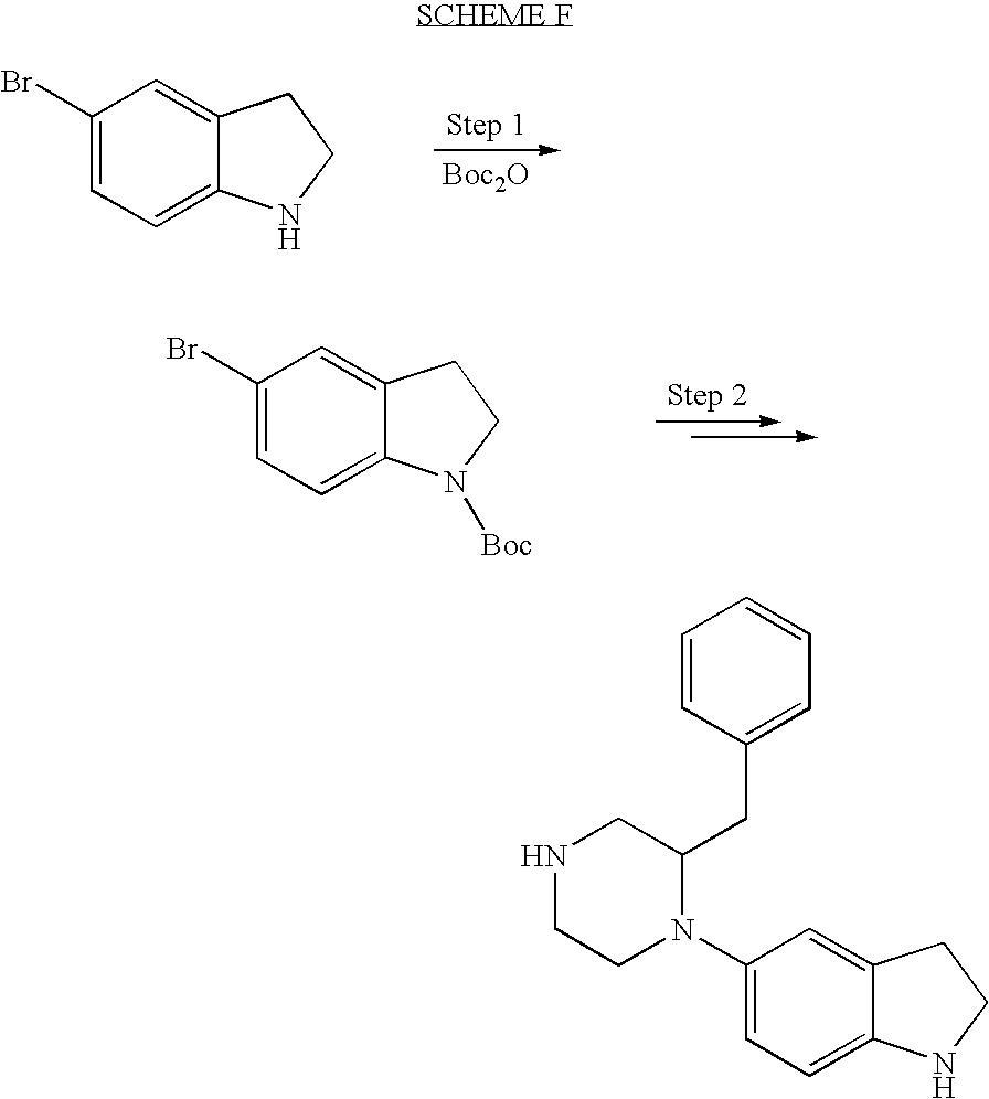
BrC1=CC=C2C(=C1)CCN2.[Boc2O].BrC1=CC=C2C(=C1)CCN2[Boc].C1N(C2=CC=C3C(=C2)CCN3)C(CC2=CC=CC=C2)CNC1
